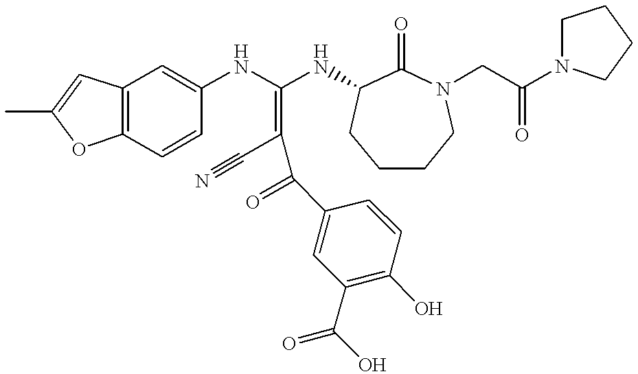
C12=C(C=CC(NC(NC3C(=O)N(CC(N4CCCC4)=O)CCCC3)=C(C#N)C(=O)C3=CC(C(O)=O)=C(O)C=C3)=C1)OC(C)=C2
